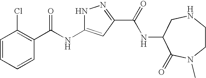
C1=CC=CC(C(NC2=CC(C(=O)NC3C(=O)N(C)CCNC3)=NN2)=O)=C1Cl
